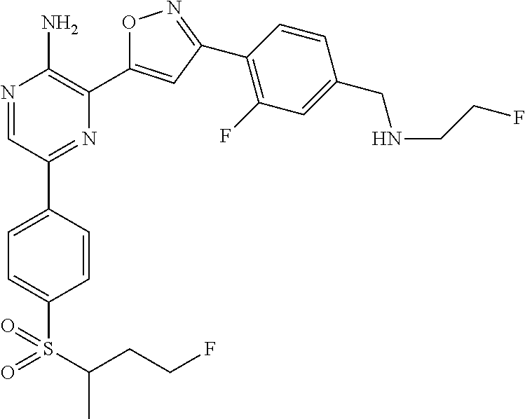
N1=CC(C2=CC=C(S(C(CCF)C)(=O)=O)C=C2)=NC(C2=CC(C3=C(F)C=C(CNCCF)C=C3)=NO2)=C1N
